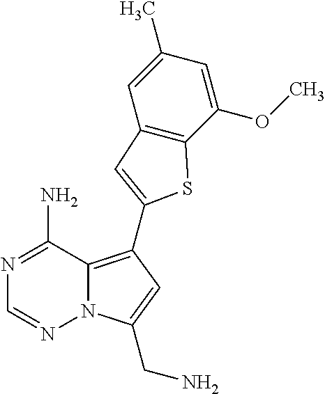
N12C(=C(C3=CC4=C(C(OC)=CC(C)=C4)S3)C=C1CN)C(N)=NC=N2
